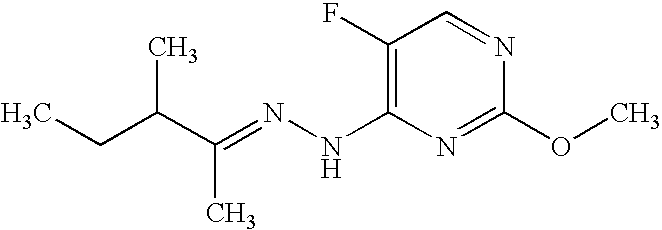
C1(F)=C(NN=C(C(C)CC)C)N=C(OC)N=C1
